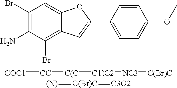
C1(Br)=C(N)C(Br)=C2C(=C1)OC(C1=CC=C(OC)C=C1)=C2.[COC1]=[CC]=[C(C]=[C1)C2]=[NC3]=[C(Br)C].[(N)]=[C(Br)C]=[C3O2]
